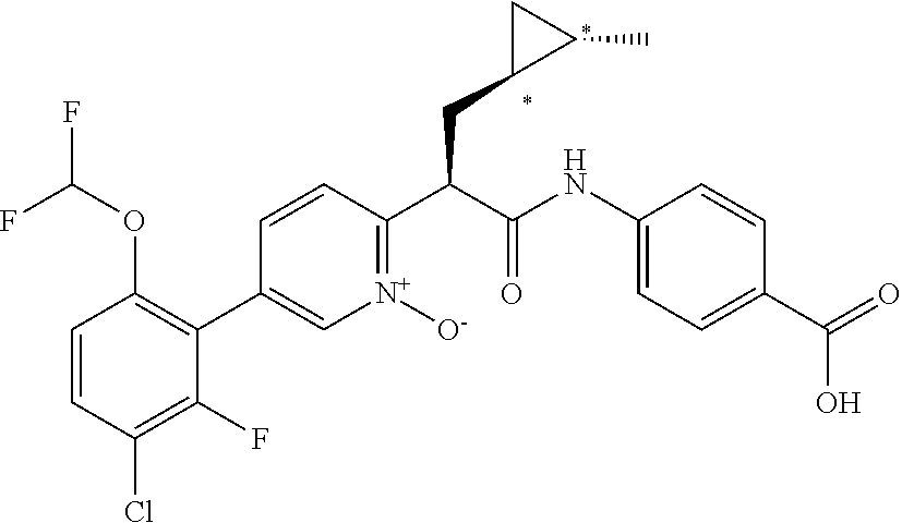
C1=CC(Cl)=C(F)C(C2=C[N+]([O-])=C(C(CC3CC3C)C(=O)NC3=CC=C(C(O)=O)C=C3)C=C2)=C1OC(F)F
